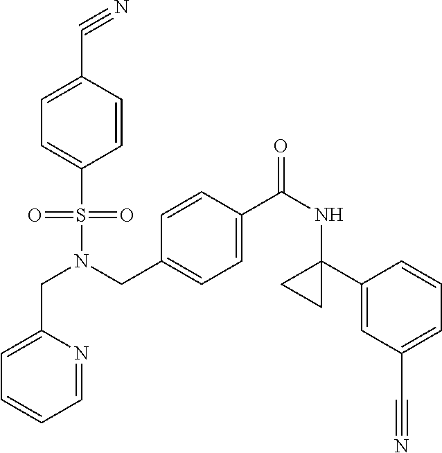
C1(CN(S(C2=CC=C(C#N)C=C2)(=O)=O)CC2=CC=C(C(=O)NC3(C4=CC(C#N)=CC=C4)CC3)C=C2)=CC=CC=N1
